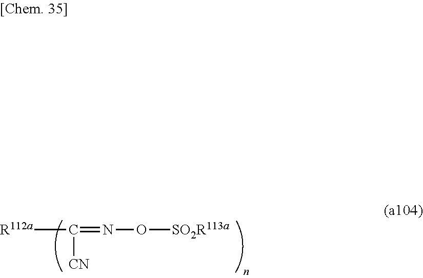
[R112a]C(=NO[SO2R113a])[CN]
